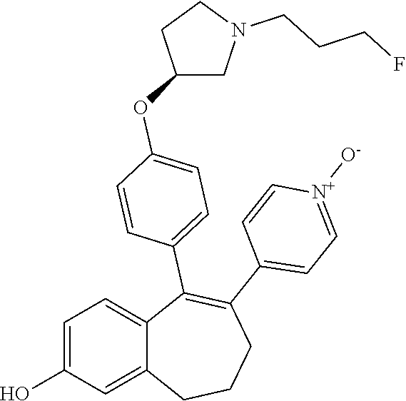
C1=C(O)C=C2C(=C1)C(C1=CC=C(OC3CN(CCCF)CC3)C=C1)=C(C1=CC=[N+]([O-])C=C1)CCC2
